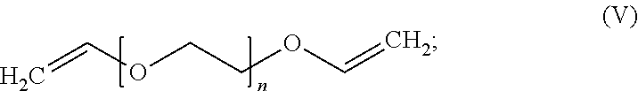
C=COCCOC=C
